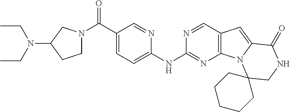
C(=O)(C1=CC=C(NC2=NC3=C(C=N2)C=C2N3C3(CNC2=O)CCCCC3)N=C1)N1CCC(N(CC)CC)C1
